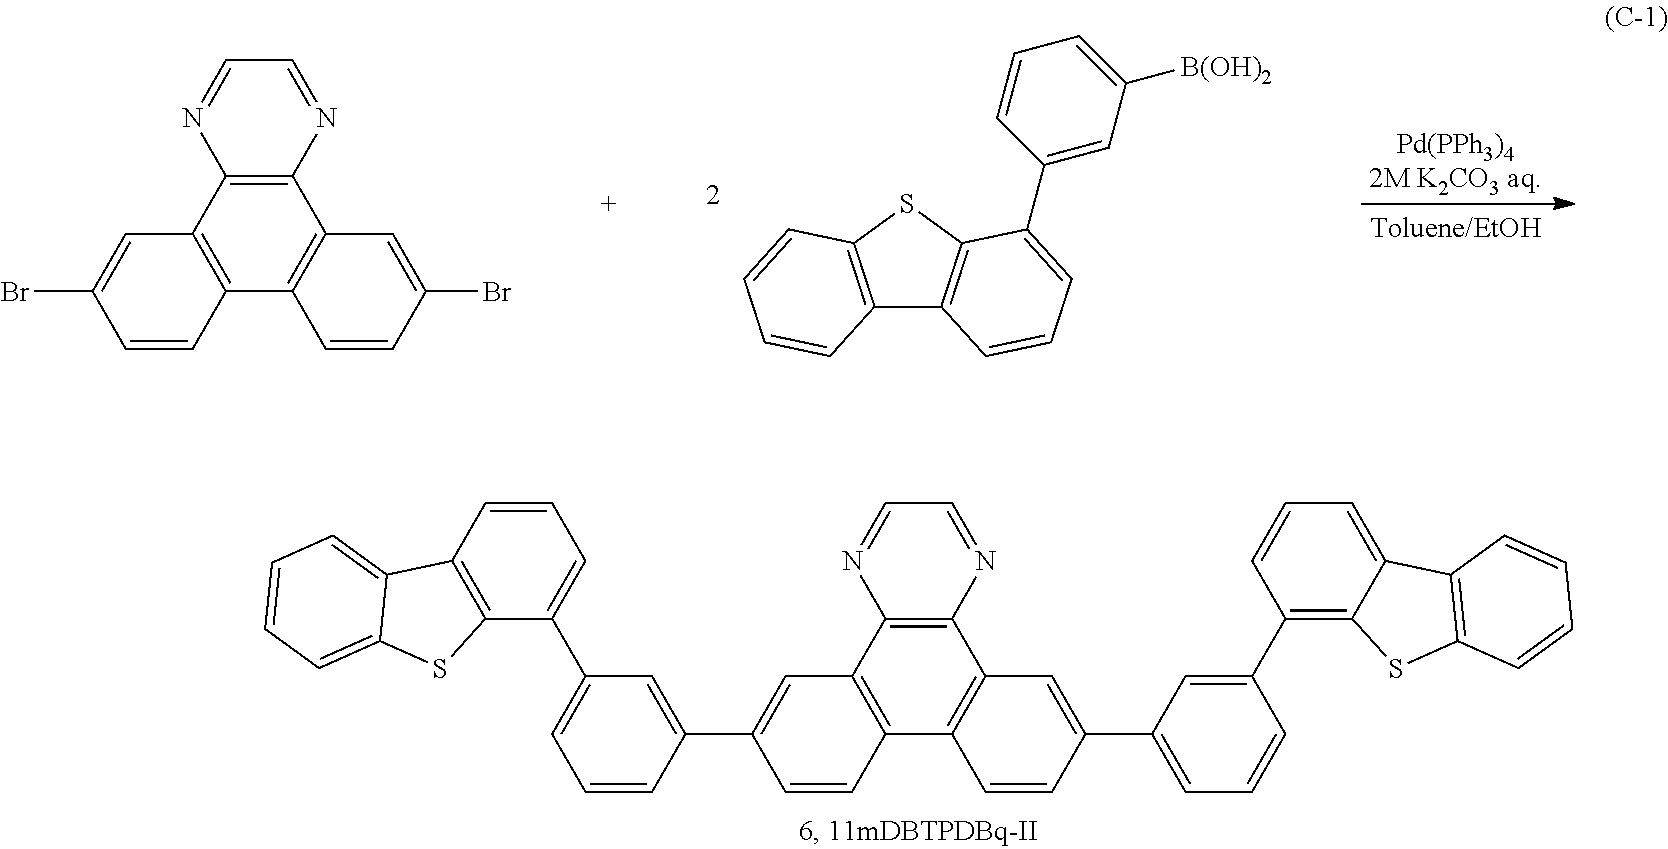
C12=C(SC3=C1C=CC=C3C1=CC([B(OH)2])=CC=C1)C=CC=C2.C1=CC2=C(C=C1Br)C1=C(C3=C2C=CC(Br)=C3)N=CC=N1.C1=CC(C2=CC3=C(C=C2)C2=C(C4=C3N=CC=N4)C=C(C3=CC=CC(C4=C5C(=CC=C4)C4=C(S5)C=CC=C4)=C3)C=C2)=CC(C2=CC=CC3=C2SC2=CC=CC=C32)=C1
